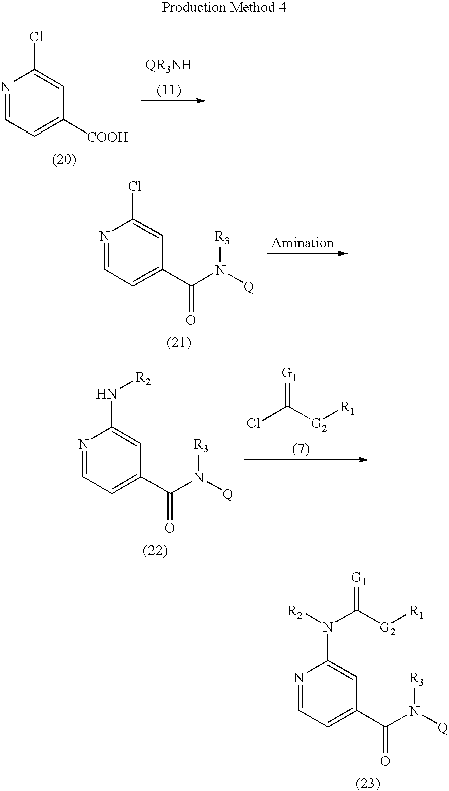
C1=C([COOH])C=C(Cl)N=C1.C1=C(C(N([R3])[Q])=O)C=C(Cl)N=C1.ClC([G2][R1])=[G1].C1=C(C(N([R3])[Q])=O)C=C(N[R2])N=C1.C1=C(C(N([R3])[Q])=O)C=C(N([R2])C([G2][R1])=[G1])N=C1
